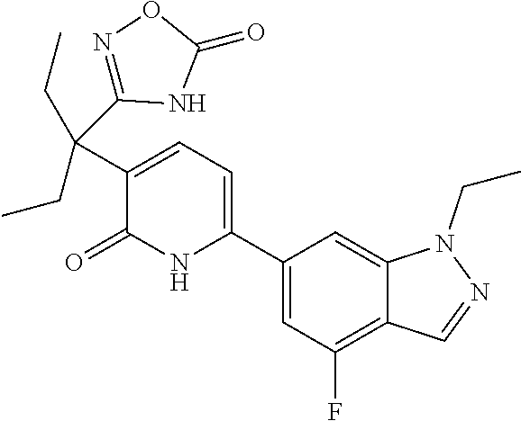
C1(C2=CC=C(C(CC)(CC)C3=NOC(=O)N3)C(=O)N2)=CC(F)=C2C(=C1)N(CC)N=C2
